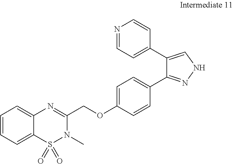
C12=CC=CC=C1S(=O)(=O)N(C)C(COC1=CC=C(C3=NNC=C3C3=CC=NC=C3)C=C1)=N2
